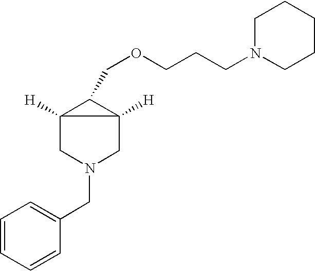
C12([H])CN(CC3=CC=CC=C3)CC1([H])C2COCCCN1CCCCC1
